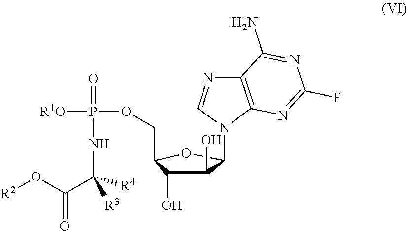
C1(O)C(O)C(COP([R1O])(=O)NC(C(=O)O[R2])([R3])[R4])OC1N1C2=C(N=C1)C(N)=NC(F)=N2
